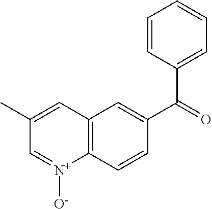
C12=C(C=CC(C(=O)C3=CC=CC=C3)=C1)[N+]([O-])=CC(C)=C2
